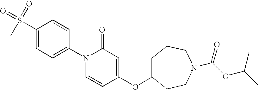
C1(S(=O)(=O)C)=CC=C(N2C=CC(OC3CCCN(C(OC(C)C)=O)CC3)=CC2=O)C=C1
